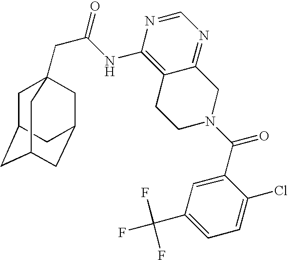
C1C2CC3CC(CC1(CC(=O)NC1=C4C(=NC=N1)CN(C(C1=CC(C(F)(F)F)=CC=C1Cl)=O)CC4)C3)C2
